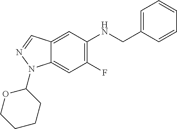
C12=CC(NCC3=CC=CC=C3)=C(F)C=C1N(C1OCCCC1)N=C2
